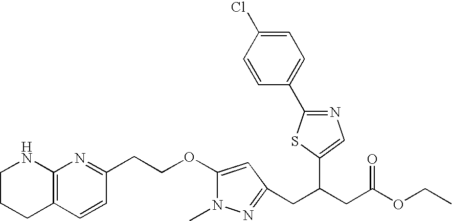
C1=CC(C2=NC=C(C(CC3=NN(C)C(OCCC4=NC5=C(C=C4)CCCN5)=C3)CC(OCC)=O)S2)=CC=C1Cl
